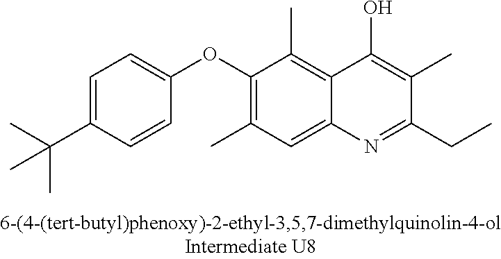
C1=C(C(C)(C)C)C=CC(OC2=C(C)C=C3C(=C2C)C(O)=C(C)C(CC)=N3)=C1
